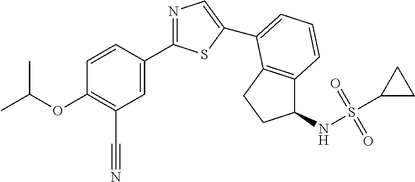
C1=CC(C2=NC=C(C3=CC=CC4=C3CCC4NS(C3CC3)(=O)=O)S2)=CC(C#N)=C1OC(C)C
